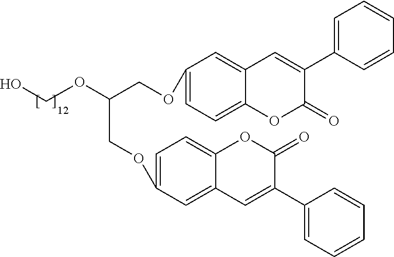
C1=C(OCC(COC2=CC=C3C(=C2)C=C(C2=CC=CC=C2)C(=O)O3)OCO)C=C2C(=C1)OC(=O)C(C1=CC=CC=C1)=C2
